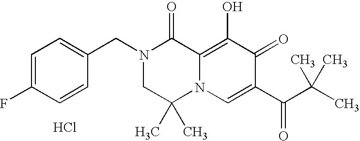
C1=C(CN2CC(C)(C)N3C(=C(O)C(=O)C(C(C(C)(C)C)=O)=C3)C2=O)C=CC(F)=C1.Cl
